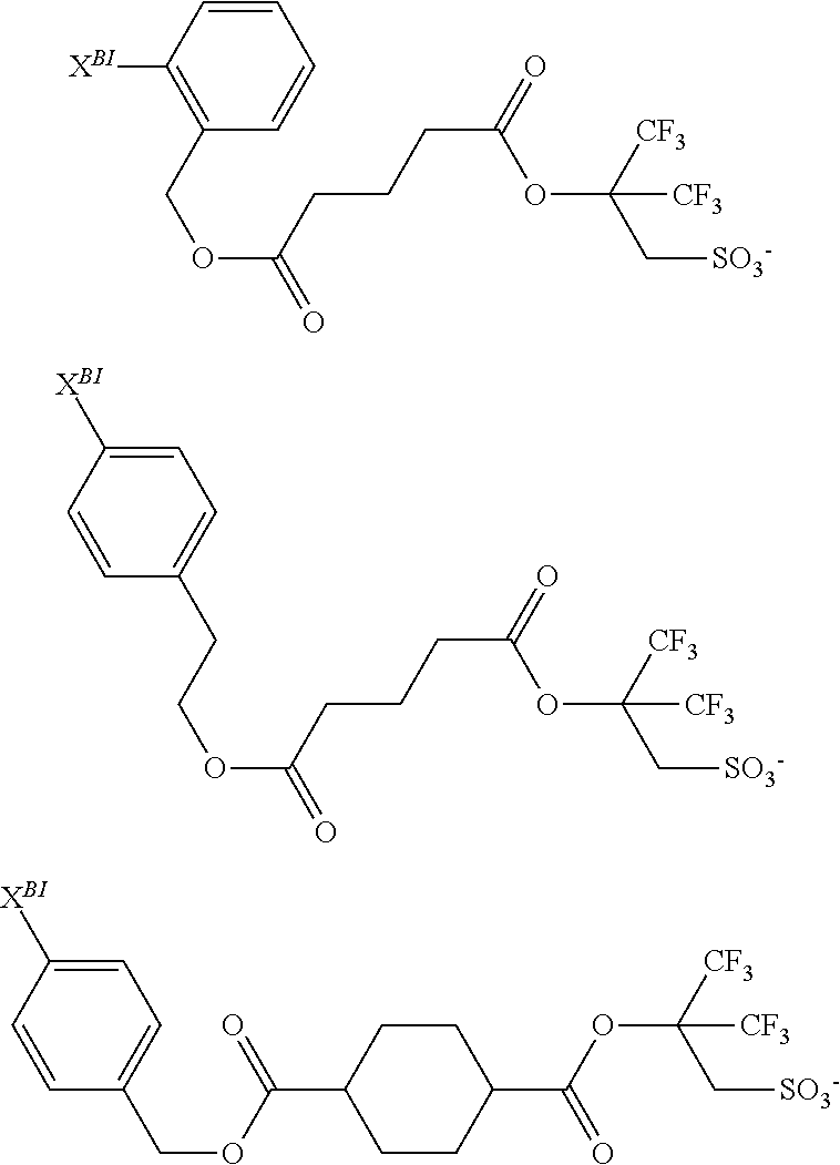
C1=CC([XBI])=C(COC(=O)CCCC(OC(C[SO3-])([CF3])[CF3])=O)C=C1.C(OC(=O)CCCC(OC(C[SO3-])([CF3])[CF3])=O)CC1=CC=C([XBI])C=C1.C1=CC([XBI])=CC=C1COC(=O)C1CCC(C(OC(C[SO3-])([CF3])[CF3])=O)CC1
